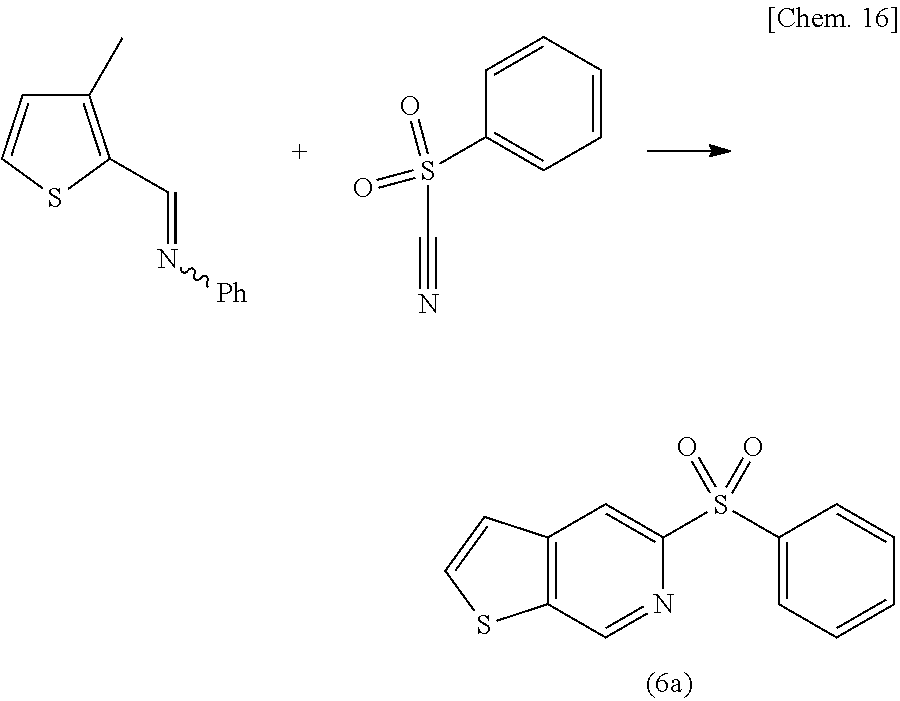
C12=C(C=NC(S(C3=CC=CC=C3)(=O)=O)=C1)SC=C2.C1(C)=C(C=N[Ph])SC=C1.C1=CC=CC(S(C#N)(=O)=O)=C1
